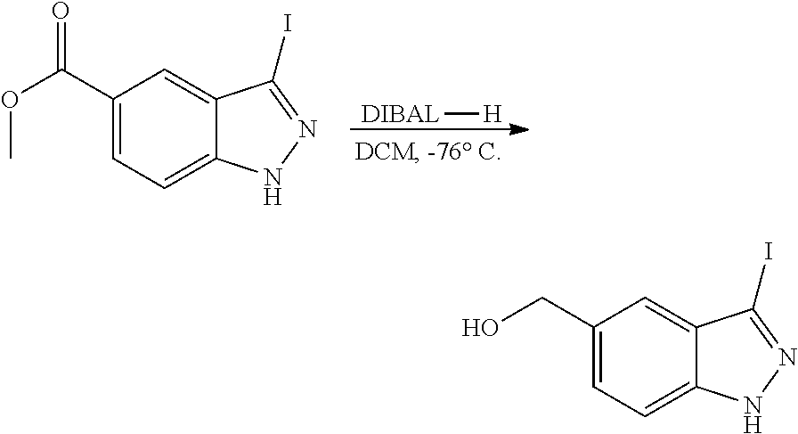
C1(C(OC)=O)=CC=C2C(=C1)C(I)=NN2.[H][DIBAL].C1(CO)=CC=C2C(=C1)C(I)=NN2
